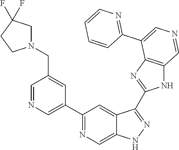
C1(C2=CN=CC(CN3CC(F)(F)CC3)=C2)=NC=C2C(=C1)C(C1=NC3=C(N1)C=NC=C3C1=NC=CC=C1)=NN2
